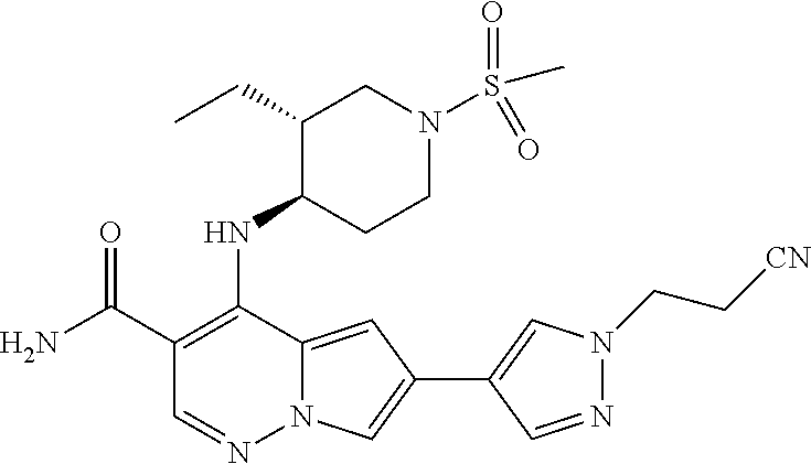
C1(C(N)=O)=C(NC2C(CC)CN(S(C)(=O)=O)CC2)C2=CC(C3=CN(CC[CN])N=C3)=CN2N=C1
